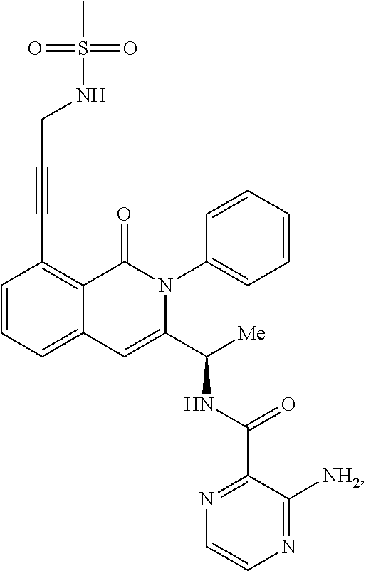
C1=CC=C2C(=C1C#CCNS(C)(=O)=O)C(=O)N(C1=CC=CC=C1)C(C([Me])NC(=O)C1=NC=CN=C1[NH2])=C2
